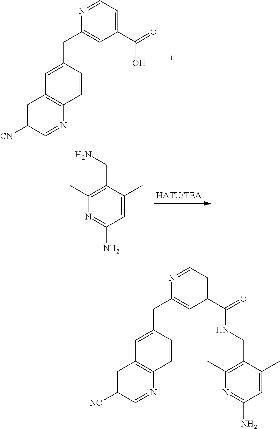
C1=NC(CC2=CC3=C(N=CC([CN])=C3)C=C2)=CC(C(O)=O)=C1.NCC1=C(C)N=C(N)C=C1C.C1=NC(CC2=CC3=C(N=CC([NC])=C3)C=C2)=CC(C(NCC2=C(C)N=C(N)C=C2C)=O)=C1
